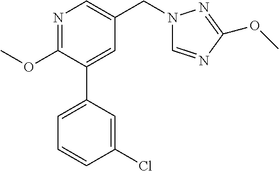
C1(OC)=NC=C(CN2C=NC(OC)=N2)C=C1C1=CC=CC(Cl)=C1
